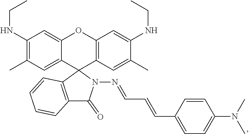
C1(NCC)=C(C)C=C2C(=C1)OC1=C(C23C2=C(C(=O)N3N=CC=CC3=CC=C(N(C)C)C=C3)C=CC=C2)C=C(C)C(NCC)=C1
